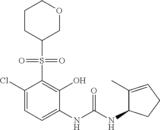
C1(Cl)=CC=C(NC(NC2C(C)=CCC2)=O)C(O)=C1S(=O)(=O)C1COCCC1
